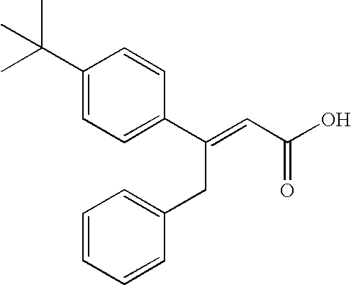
C1=CC(C(=CC(O)=O)CC2=CC=CC=C2)=CC=C1C(C)(C)C
